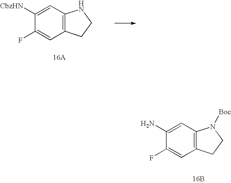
C1(N)=CC2=C(C=C1F)CCN2[Boc].[16B].C1([CbzHN])=CC2=C(C=C1F)CCN2
